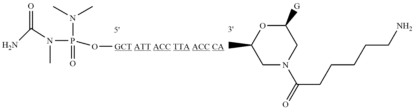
NC(N(P(O[GCT ATT ACC TTA ACC CA])(N(C)C)=O)C)=O.CC1CN(C(CCCCCN)=O)CC([G])O1
